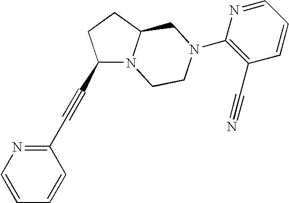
C1(C#CC2N3C(CC2)CN(C2=C(C#N)C=CC=N2)CC3)=NC=CC=C1
